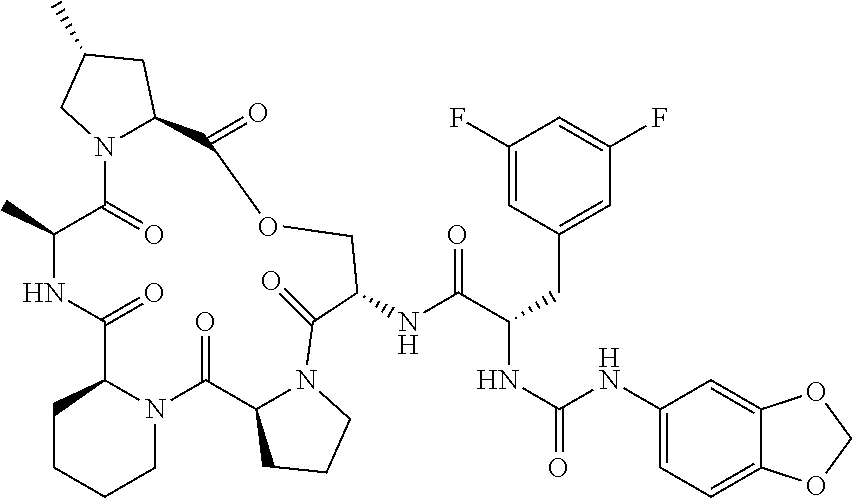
C1(F)=CC(CC(NC(=O)NC2=CC=C3C(=C2)OCO3)C(NC2C(=O)N3C(CCC3)C(=O)N3C(CCCC3)C(=O)NC(C)C(=O)N3C(CC(C)C3)C(=O)OC2)=O)=CC(F)=C1
